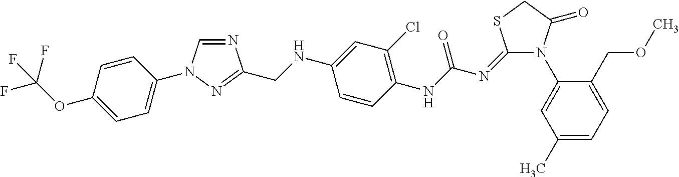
N1(C2=CC(C)=CC=C2COC)C(=O)CSC1=NC(NC1=C(Cl)C=C(NCC2=NN(C3=CC=C(OC(F)(F)F)C=C3)C=N2)C=C1)=O
